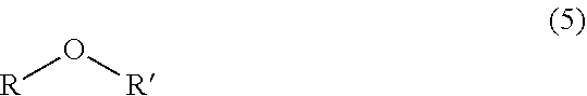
[R]O[R]
